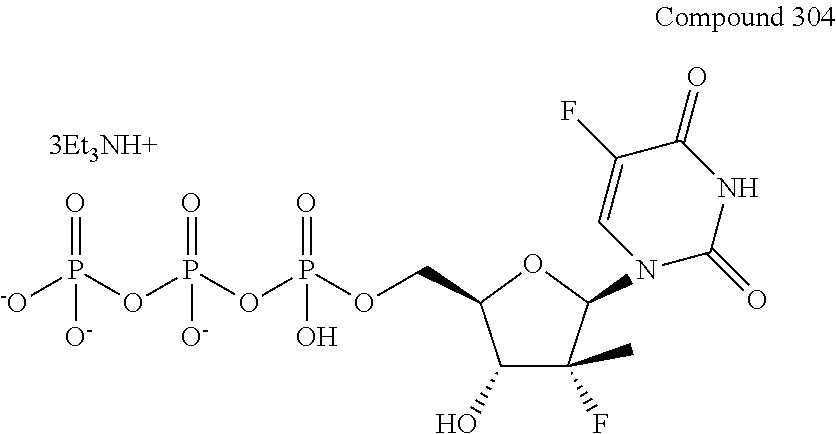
C1(O)C(F)(C)C(N2C(=O)NC(=O)C(F)=C2)OC1COP(OP(OP([-O])(=O)[O-])(=O)[O-])(=O)O
